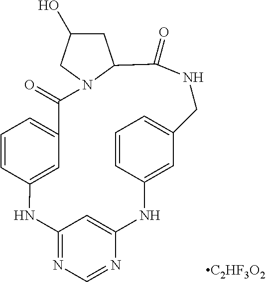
C1=CC2=CC(=C1)C(=O)N1CC(O)CC1C(=O)NCC1=CC=CC(=C1)NC1=CC(=NC=N1)N2.[C2HF3O2]
